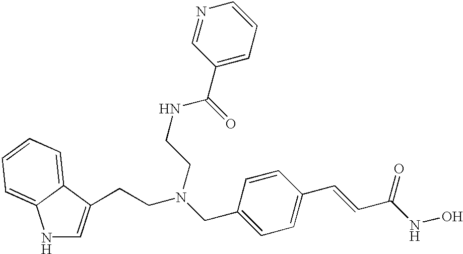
N1C=C(CCN(CC2=CC=C(C=CC(NO)=O)C=C2)CCNC(=O)C2=CC=CN=C2)C2=CC=CC=C12
